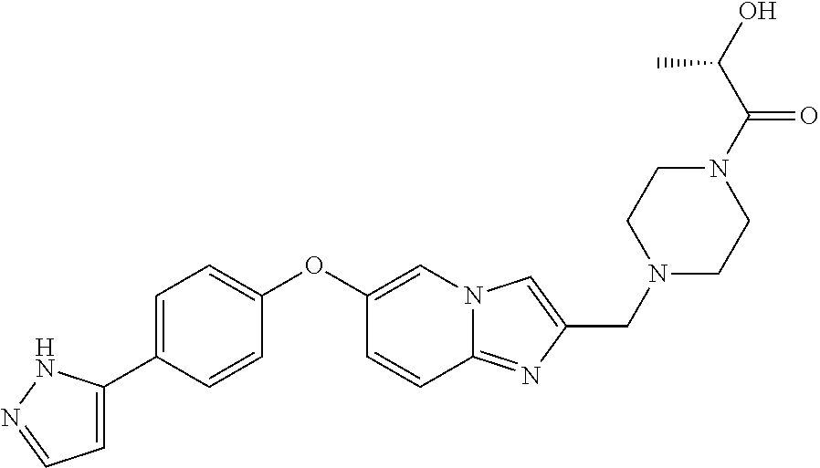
C1=C(C2=CC=C(OC3=CN4C(=NC(CN5CCN(C(C(C)O)=O)CC5)=C4)C=C3)C=C2)NN=C1
